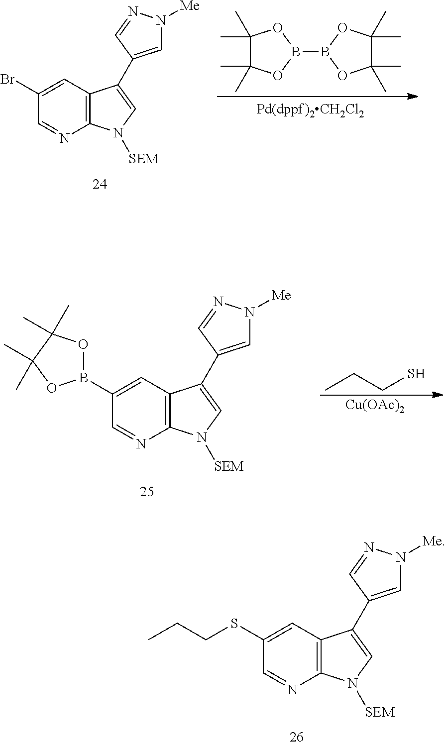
C12=C(C=C(Br)C=N1)C(C1=CN([Me])N=C1)=CN2[SEM].C1(C)(C)C(C)(C)OB(B2OC(C)(C)C(C)(C)O2)O1.C12=C(C=C(B3OC(C)(C)C(C)(C)O3)C=N1)C(C1=CN([Me])N=C1)=CN2[SEM].CCCS.[Cu(OAc)2].C12=C(C=C(SCCC)C=N1)C(C1=CN([Me])N=C1)=CN2[SEM]
